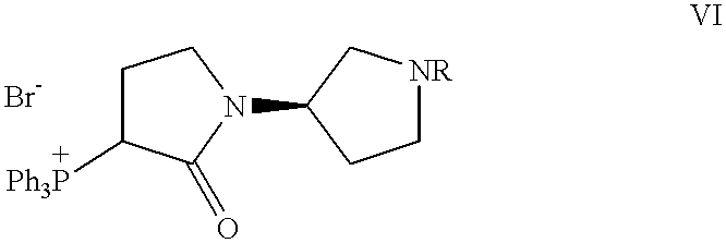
C1CN(C2C[NR]CC2)C(=O)C1[+Ph3P]
